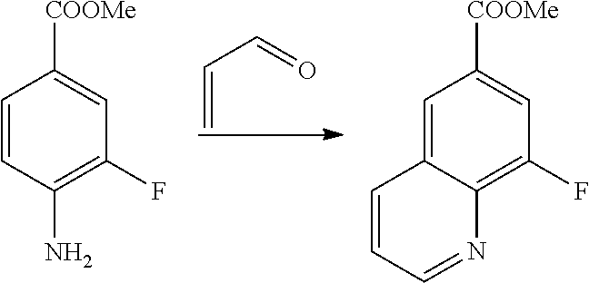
C1=CC(N)=C(F)C=C1[COOMe].C=CC=O.C1=C2C(=C(F)C=C1[COOMe])N=CC=C2
